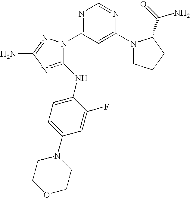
C1(NC2=CC=C(N3CCOCC3)C=C2F)=NC(N)=NN1C1=NC=NC(N2CCCC2C(=O)N)=C1
